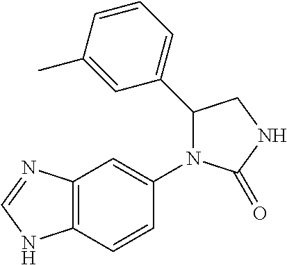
C1(C2=CC=CC(C)=C2)CNC(=O)N1C1=CC2=C(C=C1)NC=N2
